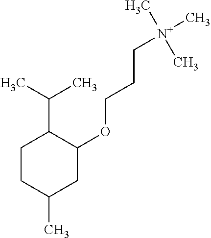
C1CC(C)CC(OCCC[N+](C)(C)C)C1C(C)C
